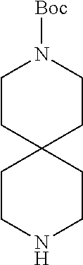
C12(CCNCC1)CCN([Boc])CC2
